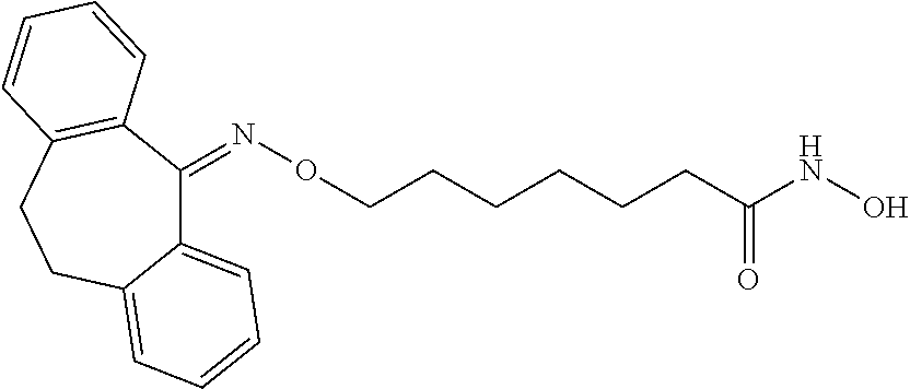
N(OCCCCCCC(NO)=O)=C1C2=CC=CC=C2CCC2=C1C=CC=C2
